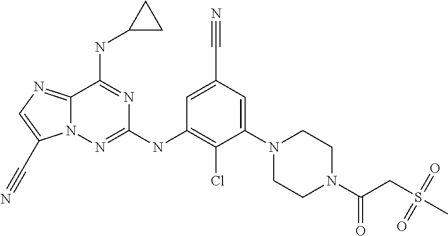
C12=NC=C(C#N)N1N=C(NC1=C(Cl)C(N3CCN(C(CS(C)(=O)=O)=O)CC3)=CC(C#N)=C1)N=C2NC1CC1
